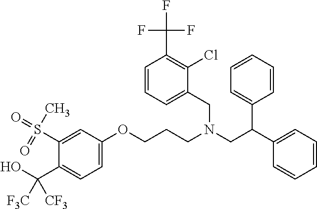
C1=C(OCCCN(CC(C2=CC=CC=C2)C2=CC=CC=C2)CC2=CC=CC(C(F)(F)F)=C2Cl)C=C(S(C)(=O)=O)C(C(O)([F3C])[CF3])=C1
